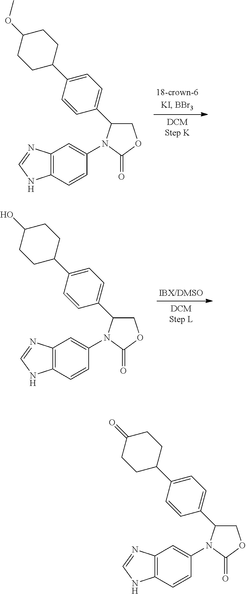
C12=C(C=CC(N3C(C4=CC=C(C5CCC(OC)CC5)C=C4)COC3=O)=C1)NC=N2.C12=C(C=CC(N3C(C4=CC=C(C5CCC(O)CC5)C=C4)COC3=O)=C1)NC=N2.C12=C(C=CC(N3C(C4=CC=C(C5CCC(=O)CC5)C=C4)COC3=O)=C1)NC=N2
